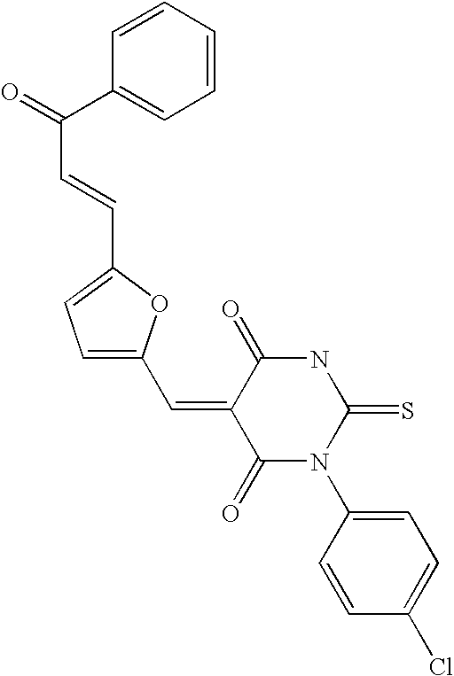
C1=CC(C(=O)C=CC2=CC=C(C=C3C(=O)N(C4=CC=C(Cl)C=C4)C(=S)NC3=O)O2)=CC=C1
